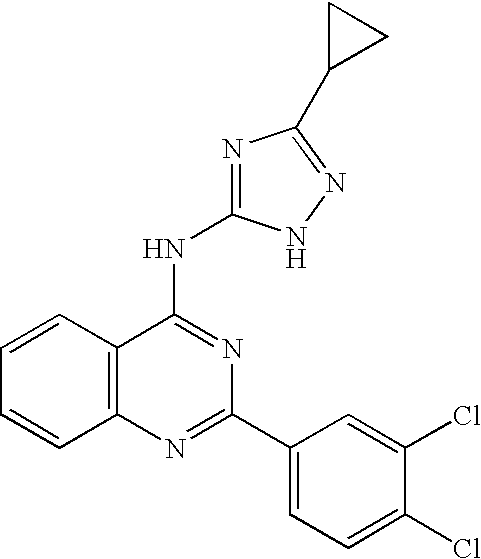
C12=C(N=C(C3=CC=C(Cl)C(Cl)=C3)N=C1NC1=NC(C3CC3)=NN1)C=CC=C2
